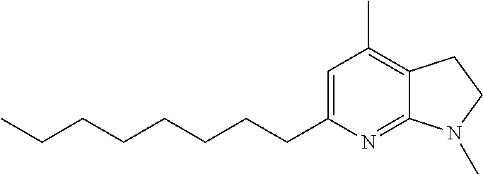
C1(CCCCCCCC)=CC(C)=C2C(=N1)N(C)CC2
